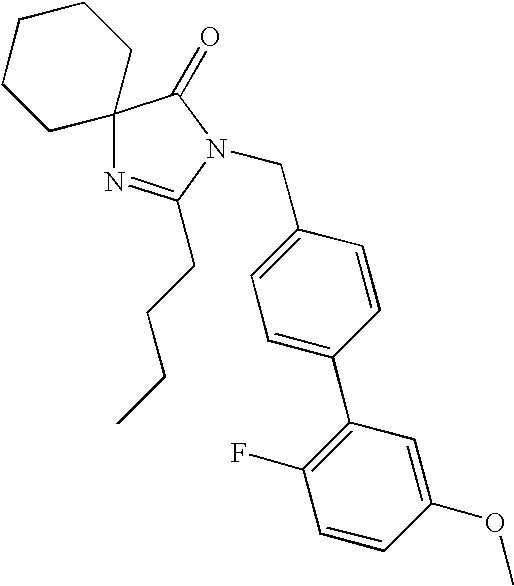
C12(N=C(CCCC)N(CC3=CC=C(C4=C(F)C=CC(OC)=C4)C=C3)C1=O)CCCCC2
